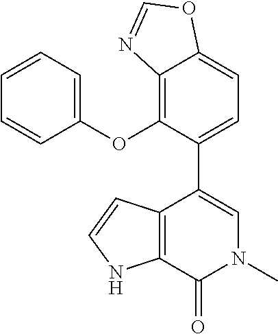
C1=C(C2=CN(C)C(=O)C3=C2C=CN3)C(OC2=CC=CC=C2)=C2C(=C1)OC=N2
